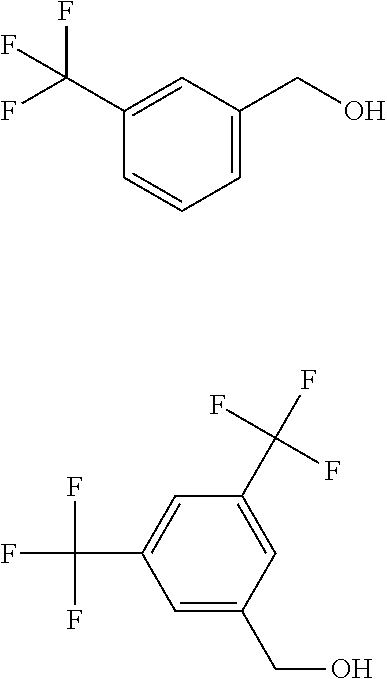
C1=C(CO)C=C(C(F)(F)F)C=C1C(F)(F)F.C1=C(CO)C=C(C(F)(F)F)C=C1
